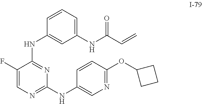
C1(F)=CN=C(NC2=CN=C(OC3CCC3)C=C2)N=C1NC1=CC(NC(C=C)=O)=CC=C1
